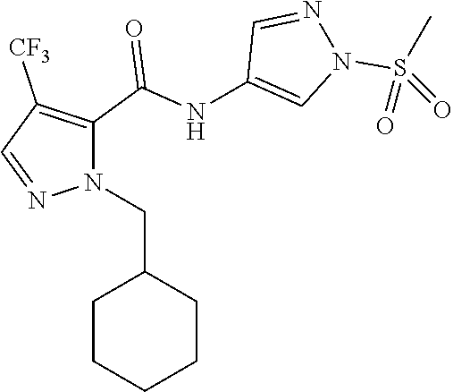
C1(NC(C2=C([CF3])C=NN2CC2CCCCC2)=O)=CN(S(C)(=O)=O)N=C1
